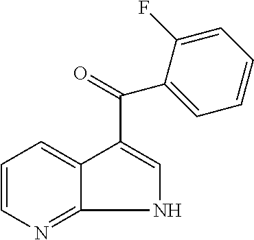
C1=CN=C2C(=C1)C(C(=O)C1=CC=CC=C1F)=CN2
